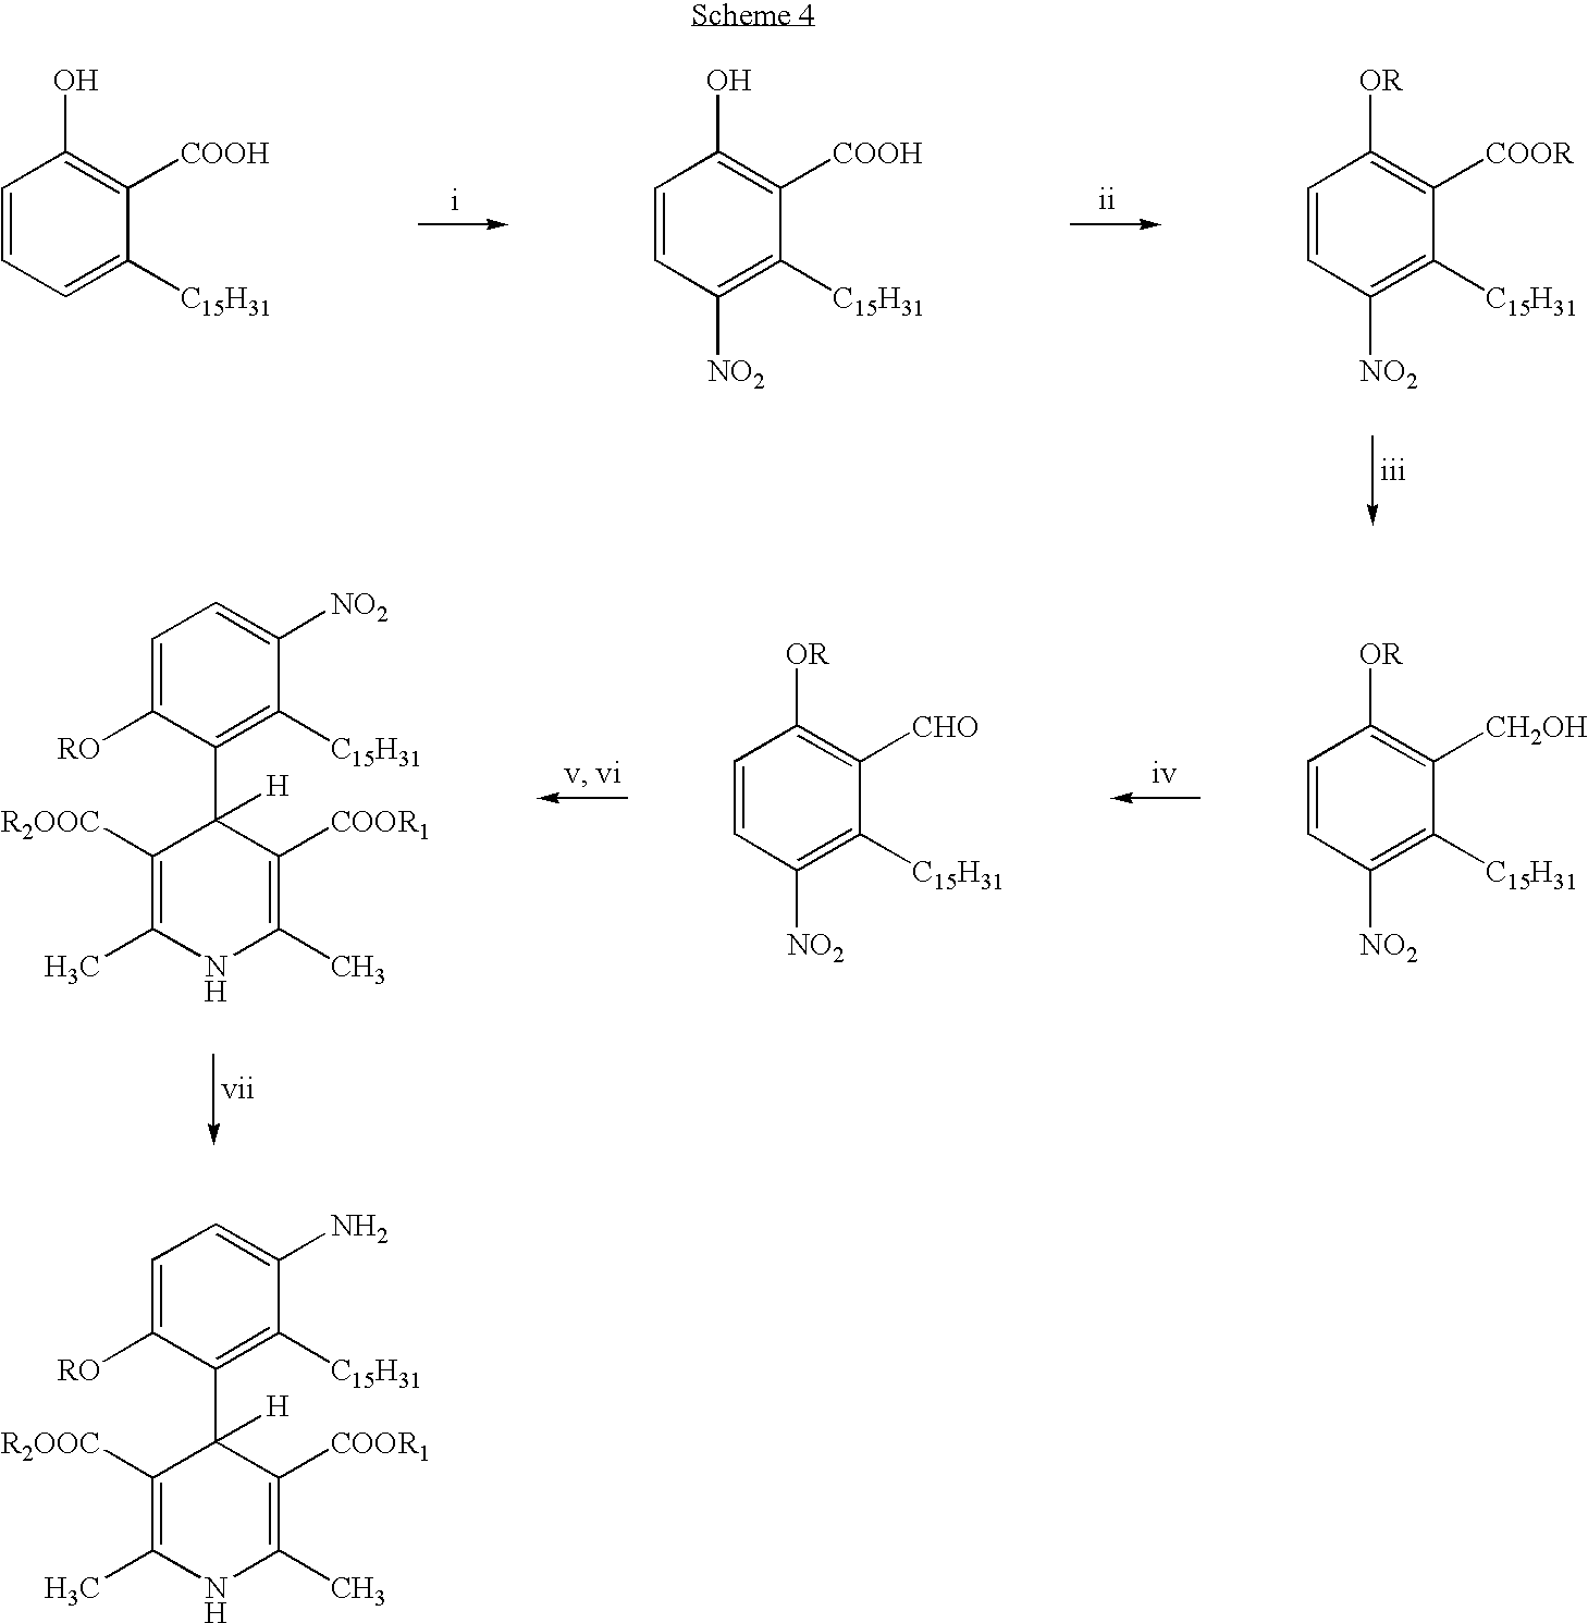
C1=CC([NO2])=C([C15H31])C([COOR])=C1[OR].C1=CC=C([C15H31])C([COOH])=C1O.C1=CC([NO2])=C([C15H31])C([COOH])=C1O.C1=C([RO])C(C2([H])C([R2OOC])=C(C)NC(C)=C2[COOR1])=C([C15H31])C(N)=C1.C1=C([RO])C(C2([H])C([R2OOC])=C(C)NC(C)=C2[COOR1])=C([C15H31])C([NO2])=C1.C1=CC([NO2])=C([C15H31])C([CH2OH])=C1[OR].C1=CC([NO2])=C([C15H31])C([CHO])=C1[OR]
